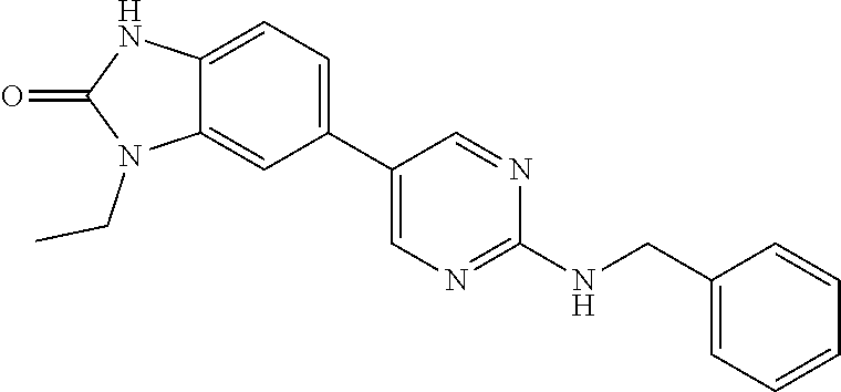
C12=CC(C3=CN=C(NCC4=CC=CC=C4)N=C3)=CC=C1NC(=O)N2CC
